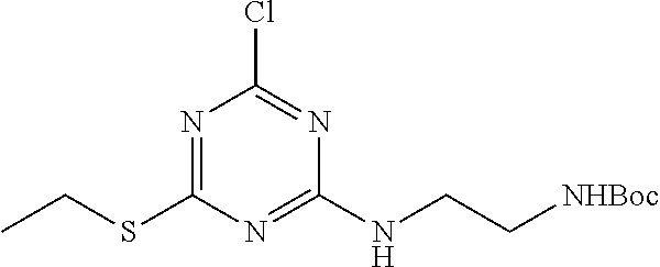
N1=C(SCC)N=C(NCC[NHBoc])N=C1Cl
